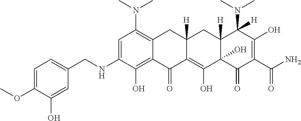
C1=C(NCC2=CC=C(OC)C(O)=C2)C(O)=C2C(=C1N(C)C)CC1([H])C(=C(O)C3(O)C([H])(C1)C(N(C)C)([H])C(O)=C(C(N)=O)C3=O)C2=O
